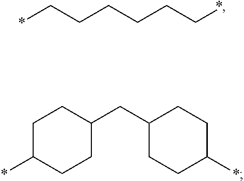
*CCCCCC*.C1CC(CC2CCC(*)CC2)CCC1*
